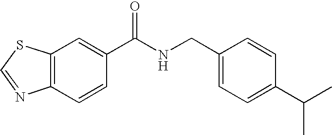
C12=C(C=C(C(NCC3=CC=C(C(C)C)C=C3)=O)C=C1)SC=N2
